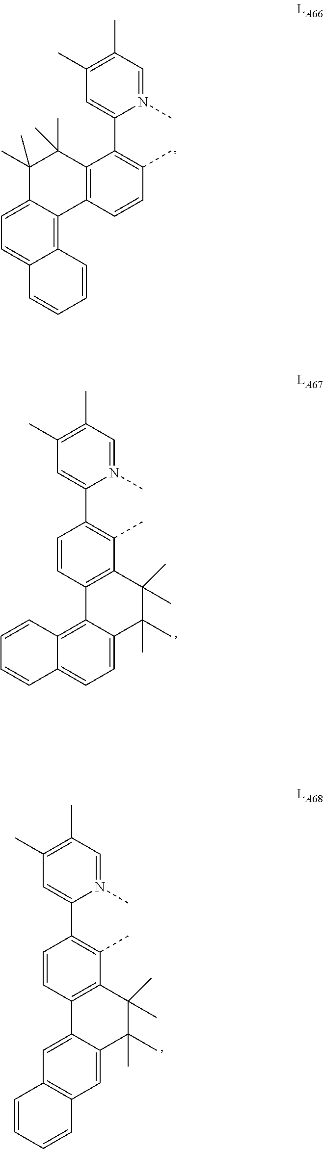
N1(C)=CC(C)=C(C)C=C1C1=C(C)C=CC2=C1C(C)(C)C(C)(C)C1=CC=C3C(=C21)C=CC=C3.N1(C)=CC(C)=C(C)C=C1C1=C(C)C2=C(C=C1)C1=C3C(=CC=C1C(C)(C)C2(C)C)C=CC=C3.N1(C)=CC(C)=C(C)C=C1C1=C(C)C2=C(C=C1)C1=CC3=C(C=C1C(C)(C)C2(C)C)C=CC=C3
